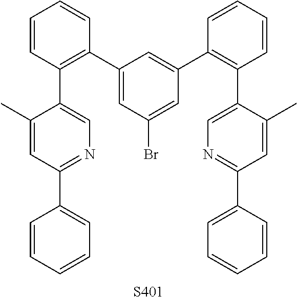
C1=CC=CC=C1C1=NC=C(C2=C(C3=CC(Br)=CC(C4=C(C5=CN=C(C6=CC=CC=C6)C=C5C)C=CC=C4)=C3)C=CC=C2)C(C)=C1.[S401]
